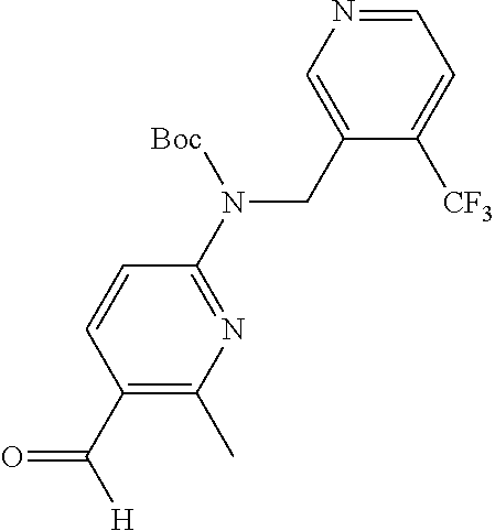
C1(N(CC2=CN=CC=C2[CF3])[Boc])=NC(C)=C(C(=O)[H])C=C1
